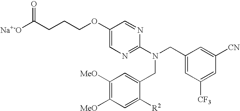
[Na+-O]C(CCCOC1=CN=C(N(CC2=CC([CF3])=CC([CN])=C2)CC2=CC([MeO])=C([MeO])C=C2[R2])N=C1)=O
